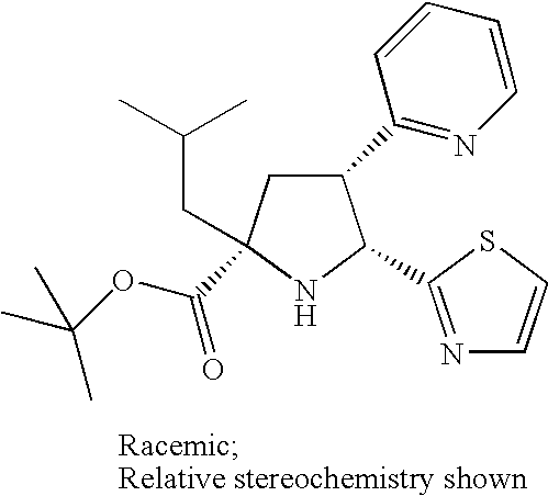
C1(C2=NC=CC=C2)CC(C(OC(C)(C)C)=O)(CC(C)C)NC1C1=NC=CS1
